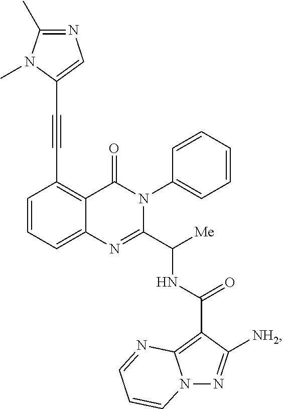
C1=CC=C2C(=C1C#CC1=CN=C(C)N1C)C(=O)N(C1=CC=CC=C1)C(C([Me])NC(=O)C1=C3N(N=C1[NH2])C=CC=N3)=N2
